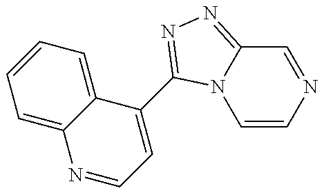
C1=C2C(=CC=C1)C(C1=NN=C3C=NC=CN31)=CC=N2
